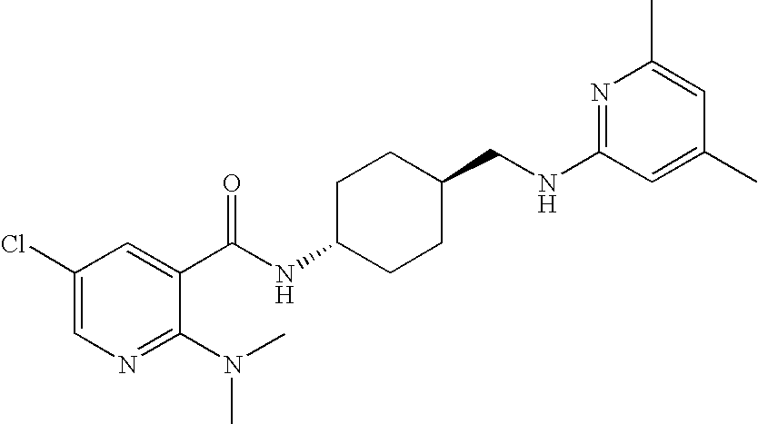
C1(Cl)=CN=C(N(C)C)C(C(NC2CCC(CNC3=NC(C)=CC(C)=C3)CC2)=O)=C1
